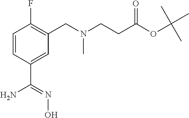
C1=CC(C(=NO)N)=CC(CN(C)CCC(=O)OC(C)(C)C)=C1F
